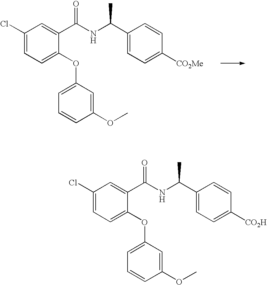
C1(Cl)=CC=C(OC2=CC=CC(OC)=C2)C(C(NC(C2=CC=C([CO2Me])C=C2)C)=O)=C1.C1(Cl)=CC=C(OC2=CC=CC(OC)=C2)C(C(NC(C2=CC=C([CO2H])C=C2)C)=O)=C1
